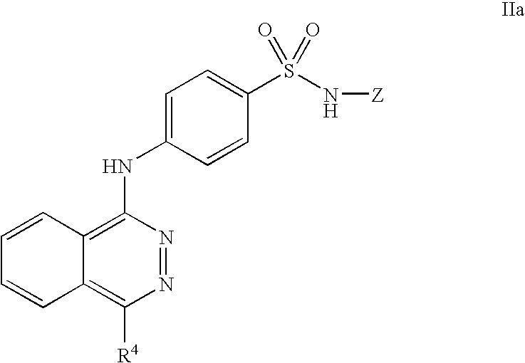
N1=NC(NC2=CC=C(S(N[Z])(=O)=O)C=C2)=C2C(=C1[R4])C=CC=C2
